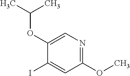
C1(I)=CC(OC)=NC=C1OC(C)C
